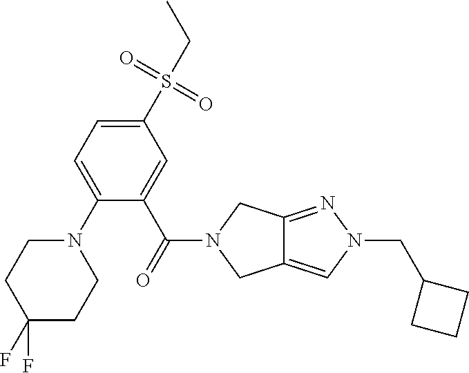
N1(C2=CC=C(S(=O)(CC)=O)C=C2C(=O)N2CC3=CN(CC4CCC4)N=C3C2)CCC(F)(F)CC1
